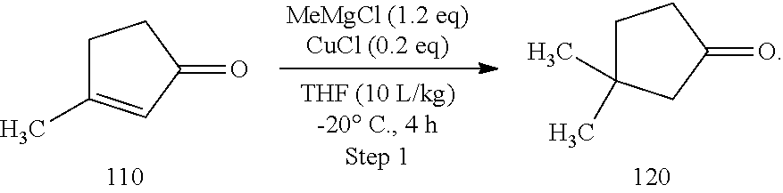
C1C(C)=CC(=O)C1.C1C(C)(C)CC(=O)C1
